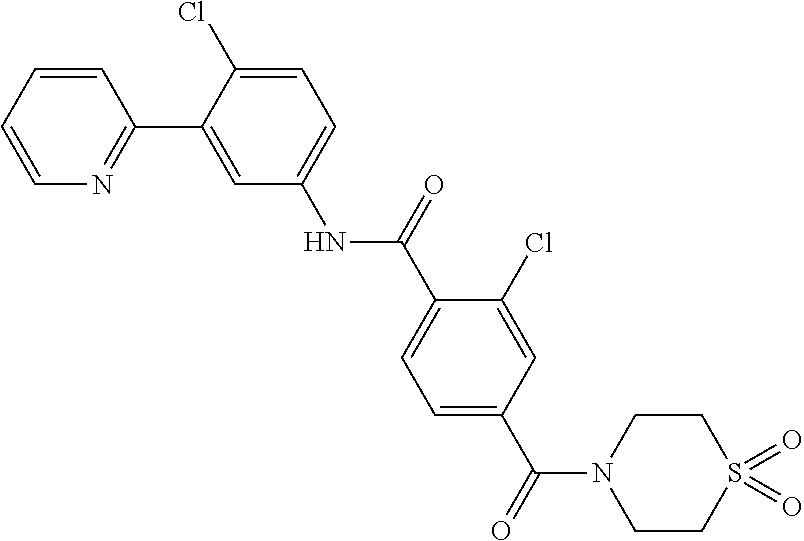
C1=CC=CN=C1C1=CC(NC(=O)C2=CC=C(C(=O)N3CCS(=O)(=O)CC3)C=C2Cl)=CC=C1Cl
